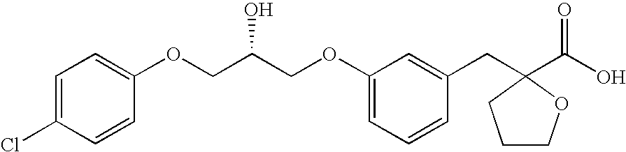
C1=C(Cl)C=CC(OCC(COC2=CC=CC(CC3(C(O)=O)CCCO3)=C2)O)=C1
